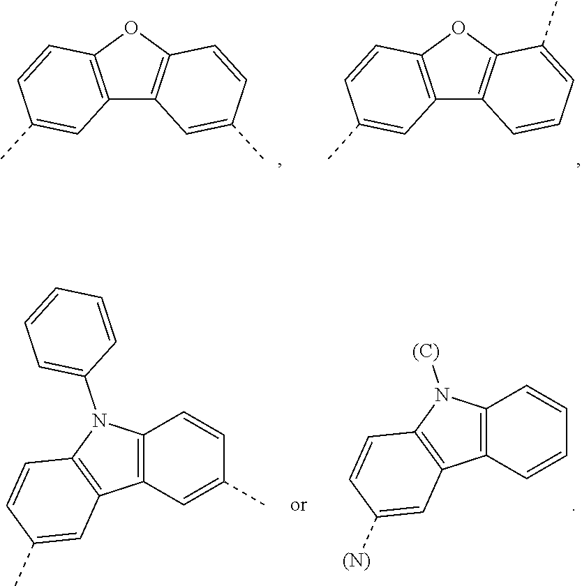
C12=C(OC3=C1C=C(C)C=C3)C=CC(C)=C2.C12=C(OC3=C1C=CC=C3C)C=CC(C)=C2.C12=C(C=C(C)C=C1)C1=C(N2C2=CC=CC=C2)C=CC(C)=C1.C12=C(C=CC=C1)C1=C(N2[(C)])C=CC([(N)])=C1
